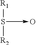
S([R1])([R2])->O
